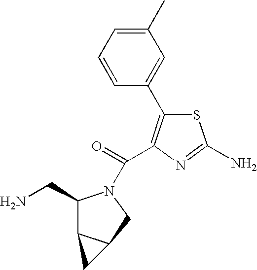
S1C(C2=CC(C)=CC=C2)=C(C(=O)N2C(CN)C3C(C2)C3)N=C1N
